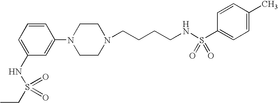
C1(NS(CC)(=O)=O)=CC=CC(N2CCN(CCCCNS(C3=CC=C(C)C=C3)(=O)=O)CC2)=C1
